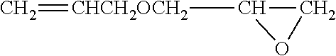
[CHCH2OCH2](C1CO1)=C
